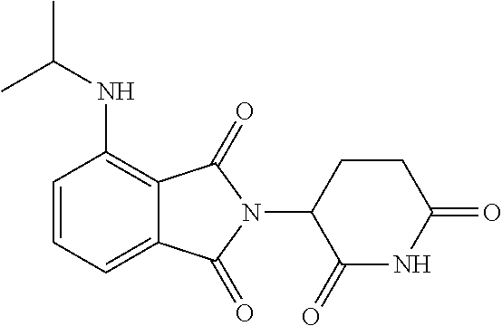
C1=CC=C2C(=C1NC(C)C)C(=O)N(C1C(=O)NC(=O)CC1)C2=O
